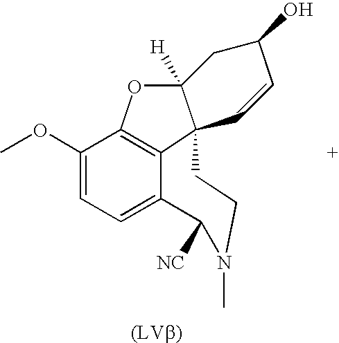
C1(OC)=CC=C2C3=C1OC1([H])C3(C=CC(O)C1)CCN(C)C2[NC]
